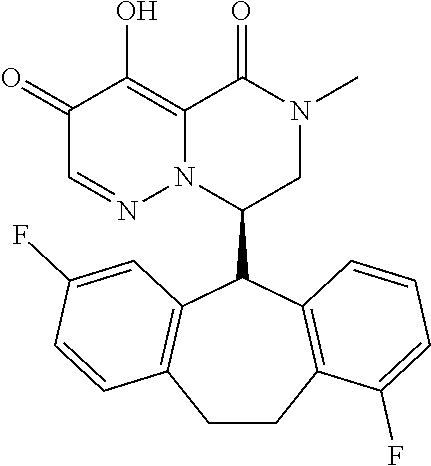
C1(=O)C=NN2C(=C1O)C(=O)N(C)CC2C1C2=C(C=CC(F)=C2)CCC2=C1C=CC=C2F
